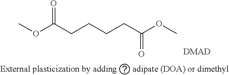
O(C(CCCCC(OC)=O)=O)C.[DMAD]
